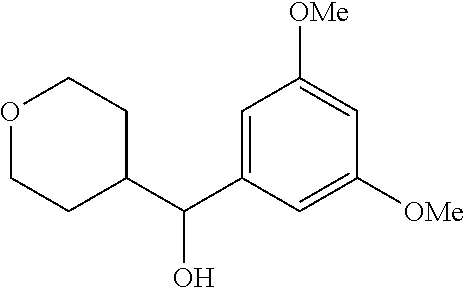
O1CCC(C(O)C2=CC([OMe])=CC([OMe])=C2)CC1
